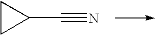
C1CC1C#N
